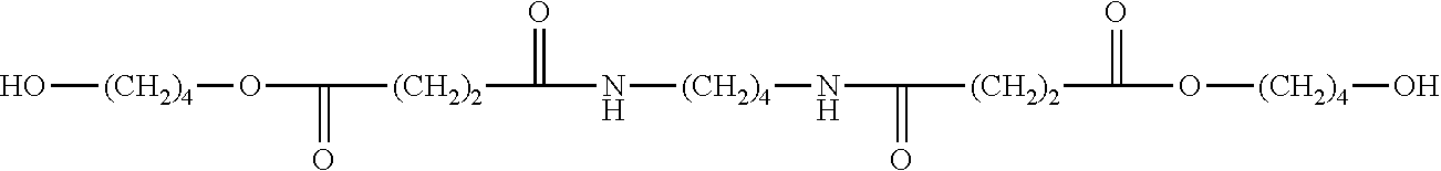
O[(CH2)4]OC([(CH2)2]C(N[(CH2)4]NC([(CH2)2]C(O[(CH2)4]O)=O)=O)=O)=O
